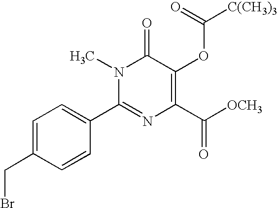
C1=C(CBr)C=CC(C2=NC(C([OCH3])=O)=C(OC(=O)[C(CH3)3])C(=O)N2C)=C1
